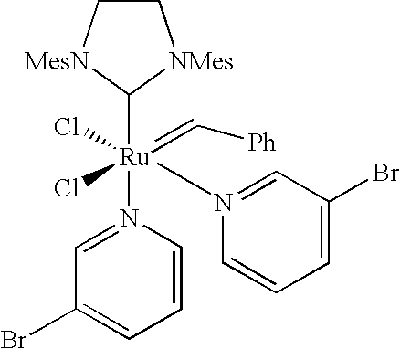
[Ru](N1=CC(Br)=CC=C1)(Cl)(Cl)(C1[MesN]CC[NMes]1)(=C[Ph])N1=CC(Br)=CC=C1
